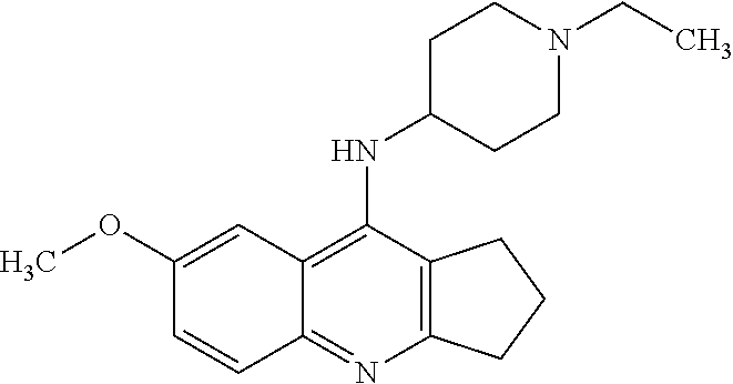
C1(OC)=CC2=C(NC3CCN(CC)CC3)C3=C(N=C2C=C1)CCC3
